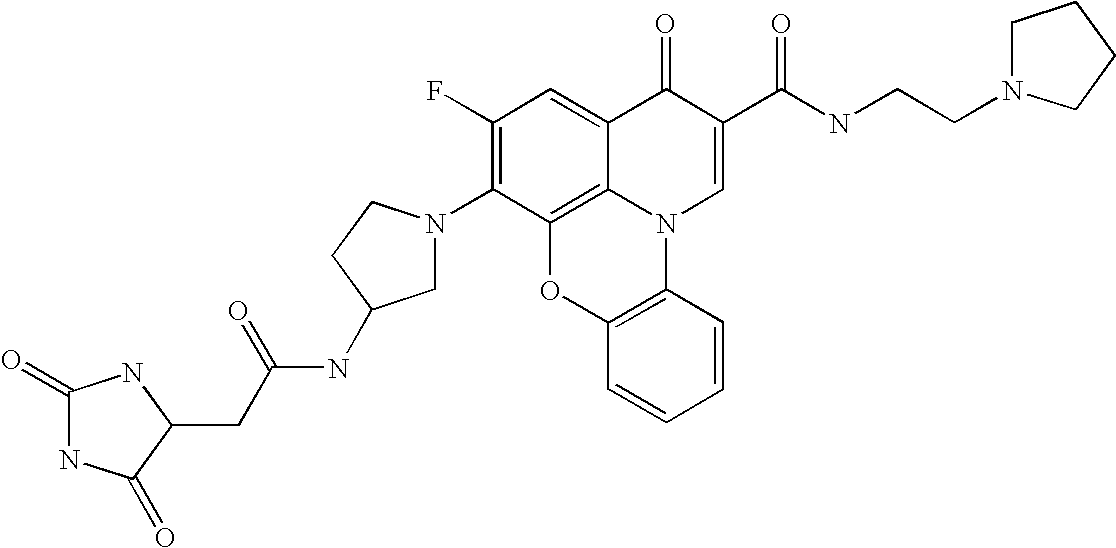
C1(F)=C(N2CC(NC(CC3NC(=O)NC3=O)=O)CC2)C2=C3C(=C1)C(=O)C(C(NCCN1CCCC1)=O)=CN3C1=C(O2)C=CC=C1
